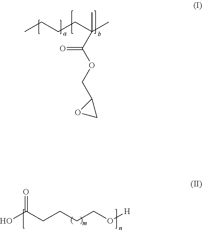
CCCCC(C)(C)C(OCC1OC1)=O.OC(CCCCO[H])=O
